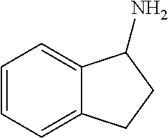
C1=CC=C2C(=C1)C(N)CC2
